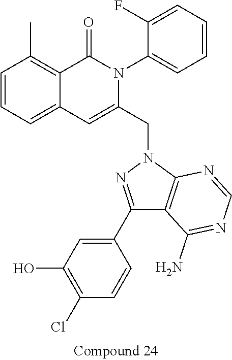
C1=CC=C2C(=C1C)C(=O)N(C1=CC=CC=C1F)C(CN1N=C(C3=CC(O)=C(Cl)C=C3)C3=C1N=CN=C3N)=C2
